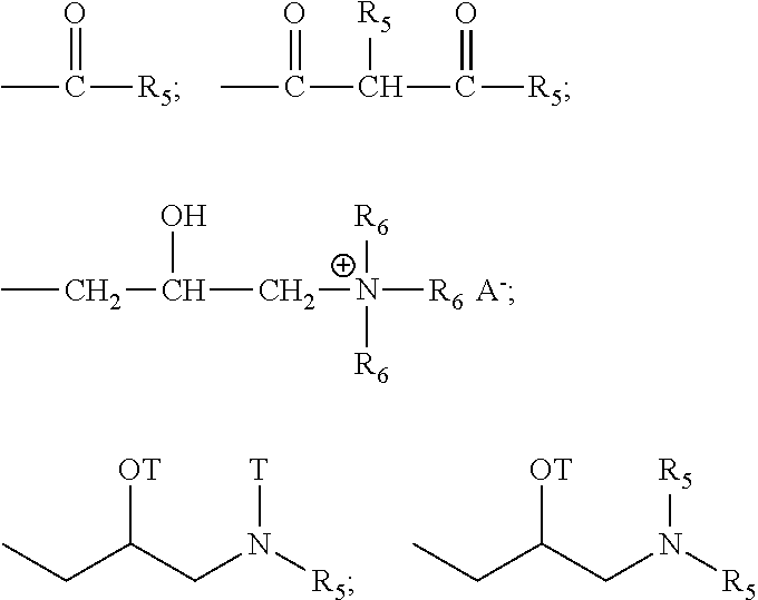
CCC(C[N+]([R6])([R6])[R6])O.[A-].CCC([OT])CN([R5])[T].CCC([OT])CN([R5])[R5].CC(=O)[R5].CC(=O)C(C(=O)[R5])[R5]
